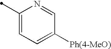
C1(C)=CC=C([Ph(4-MeO)])C=N1
